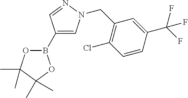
B1(C2=CN(CC3=C(Cl)C=CC(C(F)(F)F)=C3)N=C2)OC(C)(C)C(C)(C)O1
